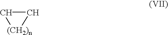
C1C[(CH2)n]1
